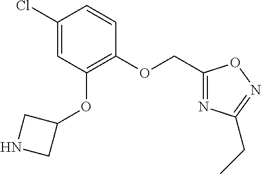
C1(Cl)=CC(OC2CNC2)=C(OCC2=NC(CC)=NO2)C=C1
